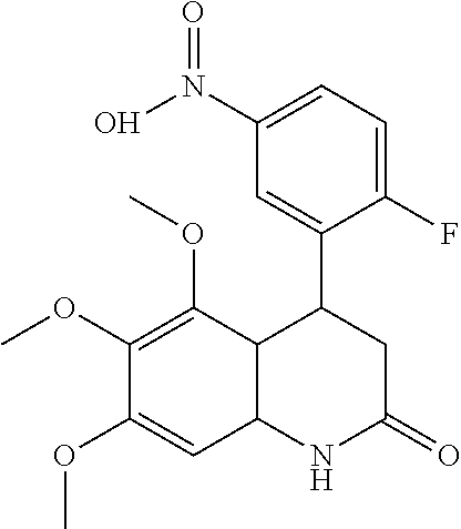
C12C(C(OC)=C(OC)C(OC)=C1)C(C1=CC(N(O)=O)=CC=C1F)CC(=O)N2
